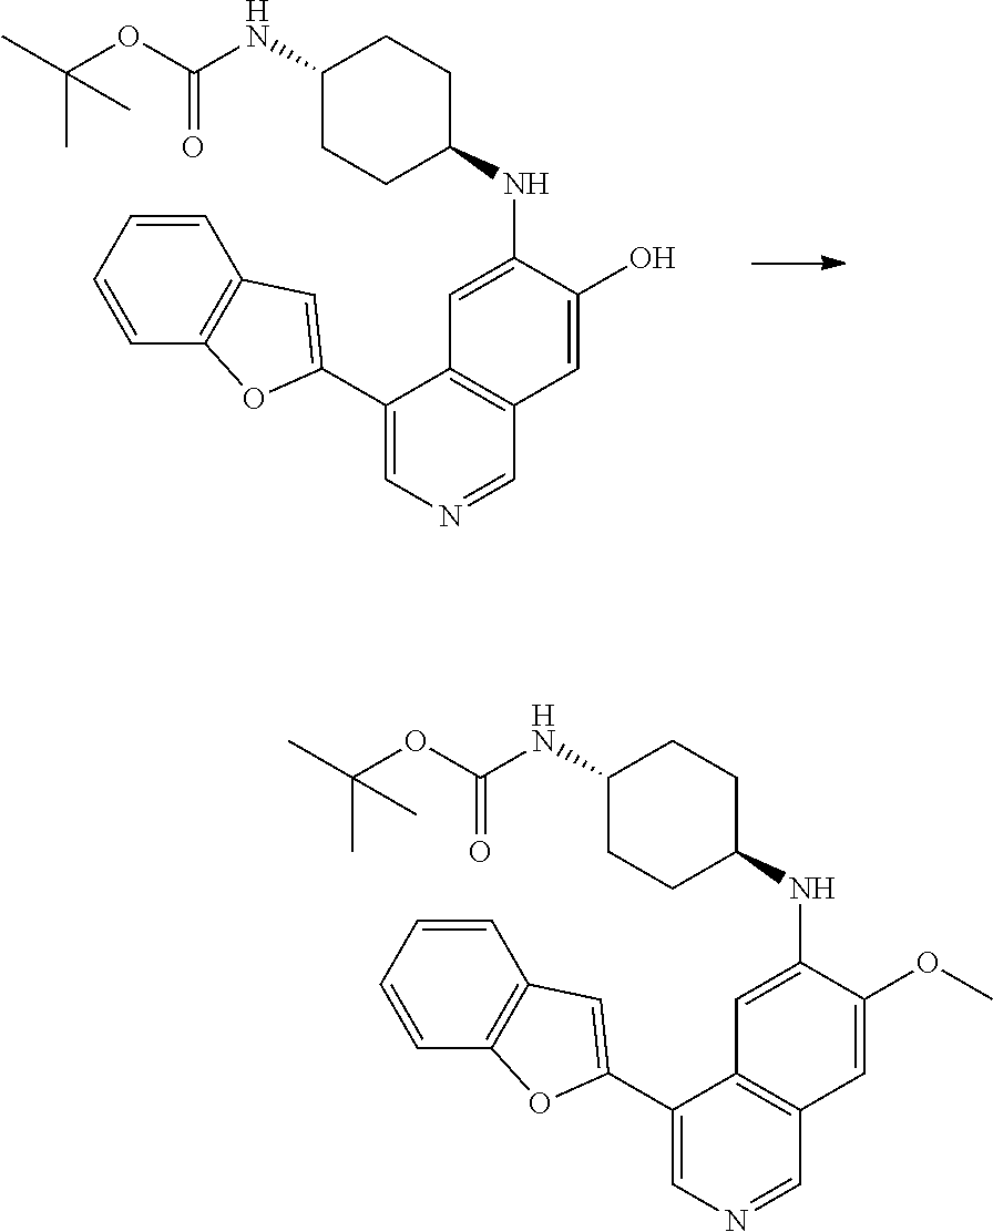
C1=C(NC2CCC(NC(OC(C)(C)C)=O)CC2)C(O)=CC2=C1C(C1=CC3=C(O1)C=CC=C3)=CN=C2.C1=C(NC2CCC(NC(OC(C)(C)C)=O)CC2)C(OC)=CC2=C1C(C1=CC3=C(O1)C=CC=C3)=CN=C2
